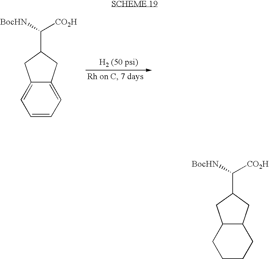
C1=CC=C2C(=C1)CC(C([BocHN])[CO2H])C2.C12C(CC(C([CO2H])[BocHN])C1)CCCC2
